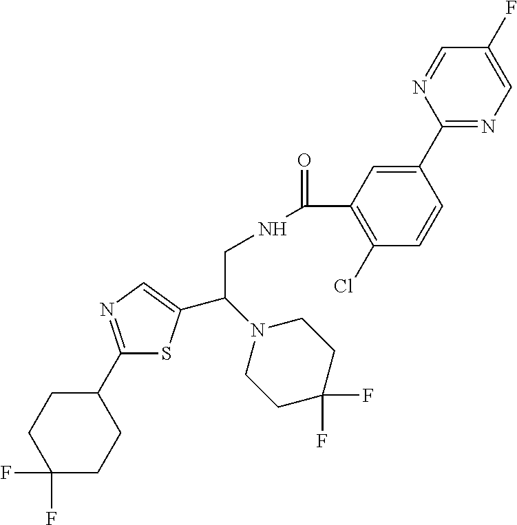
C1(C2CCC(F)(F)CC2)=NC=C(C(N2CCC(F)(F)CC2)CNC(=O)C2=C(Cl)C=CC(C3=NC=C(F)C=N3)=C2)S1
